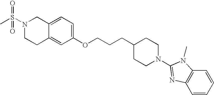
N1(S(C)(=O)=O)CCC2=CC(OCCCC3CCN(C4=NC5=C(C=CC=C5)N4C)CC3)=CC=C2C1
